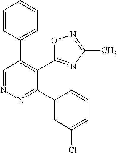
C1=CC(C2=C(C3=NC(C)=NO3)C(C3=CC(Cl)=CC=C3)=NN=C2)=CC=C1
